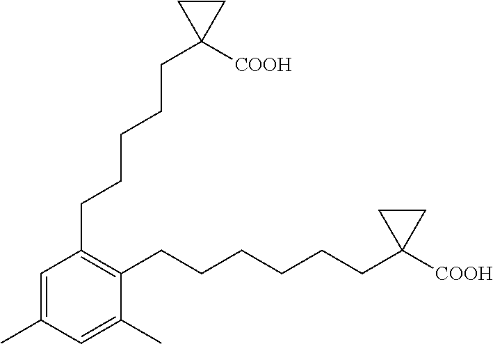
C1(CCCCCC2([COOH])CC2)=C(CCCCCCC2([COOH])CC2)C(C)=CC(C)=C1
